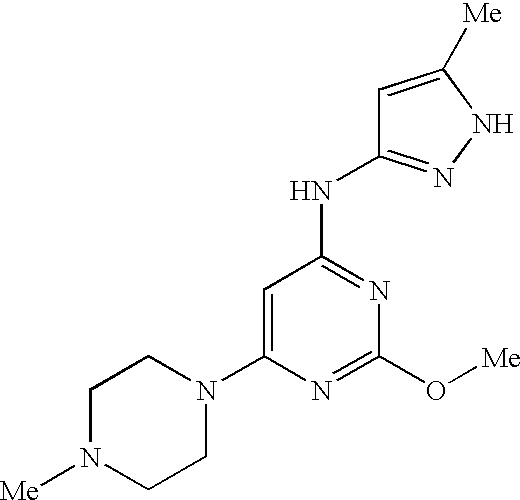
C1N([Me])CCN(C2=CC(NC3=NNC([Me])=C3)=NC(O[Me])=N2)C1
